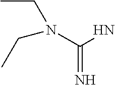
CCN(CC)C(N)=N
